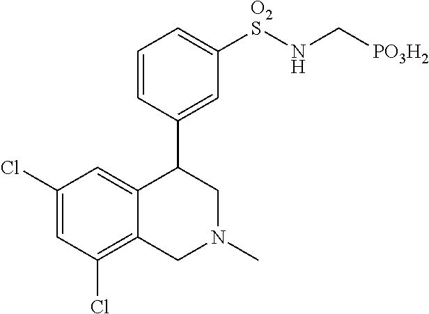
C12=CC(Cl)=CC(Cl)=C1CN(C)CC2C1=CC([O2S]NC[PO3H2])=CC=C1
